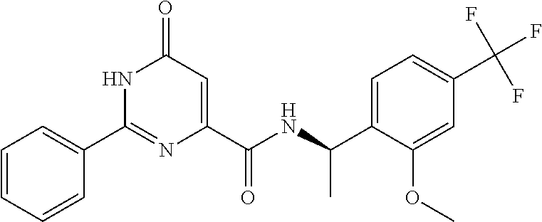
C1(=O)C=C(C(NC(C2=CC=C(C(F)(F)F)C=C2OC)C)=O)N=C(C2=CC=CC=C2)N1
